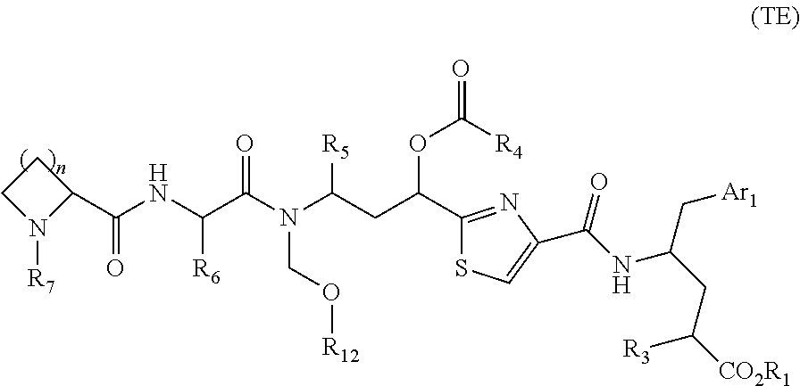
C1CN([R7])C1C(NC(C(N(C(CC(C1=NC(C(NC(C[Ar1])CC([R3])[CO2R1])=O)=CS1)OC([R4])=O)[R5])CO[R12])=O)[R6])=O
